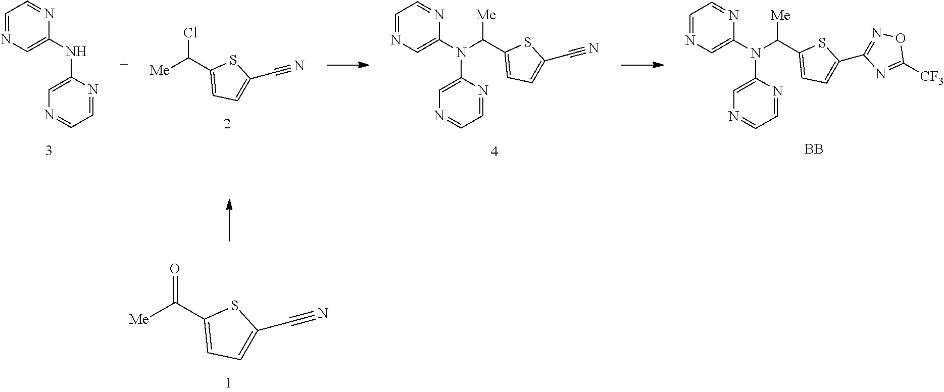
C1(NC2=CN=CC=N2)=CN=CC=N1.[Me]C(C1=CC=C(C#N)S1)Cl.C1(N(C2=CN=CC=N2)C(C2=CC=C(C#N)S2)[Me])=CN=CC=N1.C1([CF3])=NC(C2=CC=C(C(N(C3=CN=CC=N3)C3=CN=CC=N3)[Me])S2)=NO1.[BB].[Me]C(C1=CC=C(C#N)S1)=O
